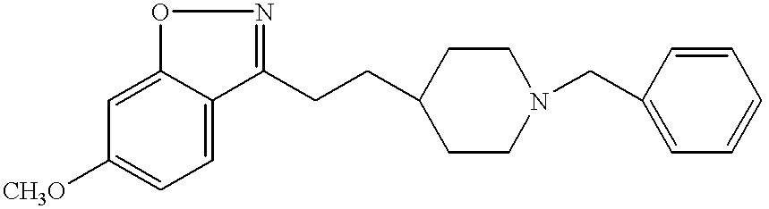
C12=CC([CH3O])=CC=C1C(CCC1CCN(CC3=CC=CC=C3)CC1)=NO2
